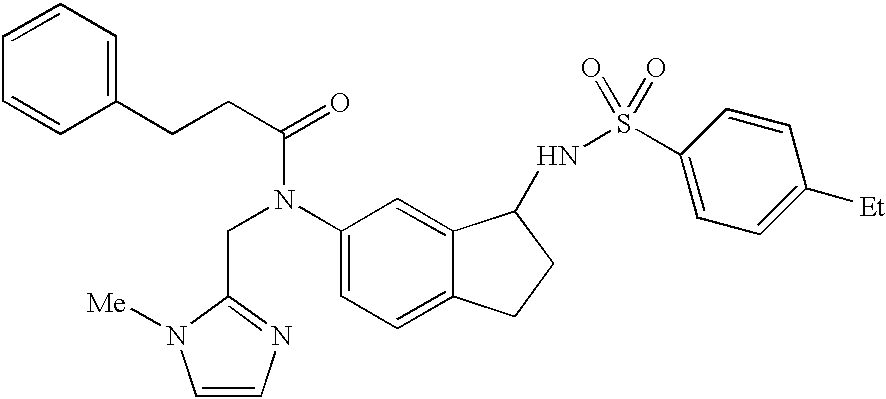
C1(CCC(=O)N(C2=CC=C3C(=C2)C(NS(=O)(=O)C2=CC=C([Et])C=C2)CC3)CC2=NC=CN2[Me])=CC=CC=C1
